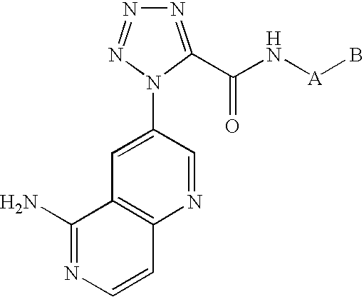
N1=CC(N2N=NN=C2C(N[A]B)=O)=CC2=C1C=CN=C2N
